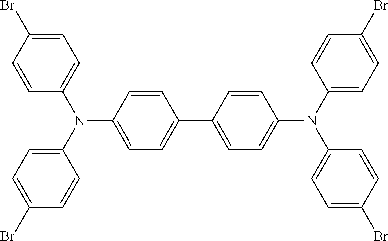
C1=CC(N(C2=CC=C(Br)C=C2)C2=CC=C(C3=CC=C(N(C4=CC=C(Br)C=C4)C4=CC=C(Br)C=C4)C=C3)C=C2)=CC=C1Br
